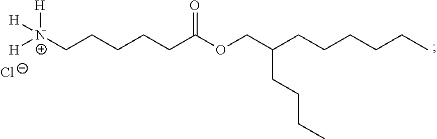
[H][N+]([H])(CCCCCC(OCC(CCCC)CCCCCC)=O)[H].[Cl-]
